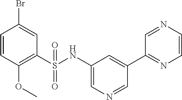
C1=CC(OC)=C(S(NC2=CN=CC(C3=NC=CN=C3)=C2)(=O)=O)C=C1Br
